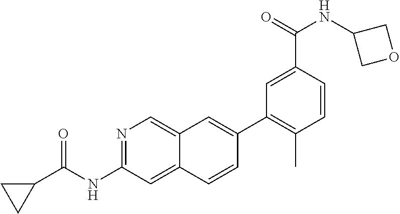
N1=C(NC(C2CC2)=O)C=C2C(=C1)C=C(C1=C(C)C=CC(C(NC3COC3)=O)=C1)C=C2
